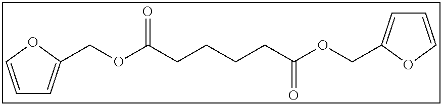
C(OC(CCCCC(OCC1=CC=CO1)=O)=O)C1=CC=CO1
